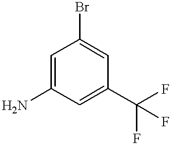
C1=C(C(F)(F)F)C=C(Br)C=C1N
